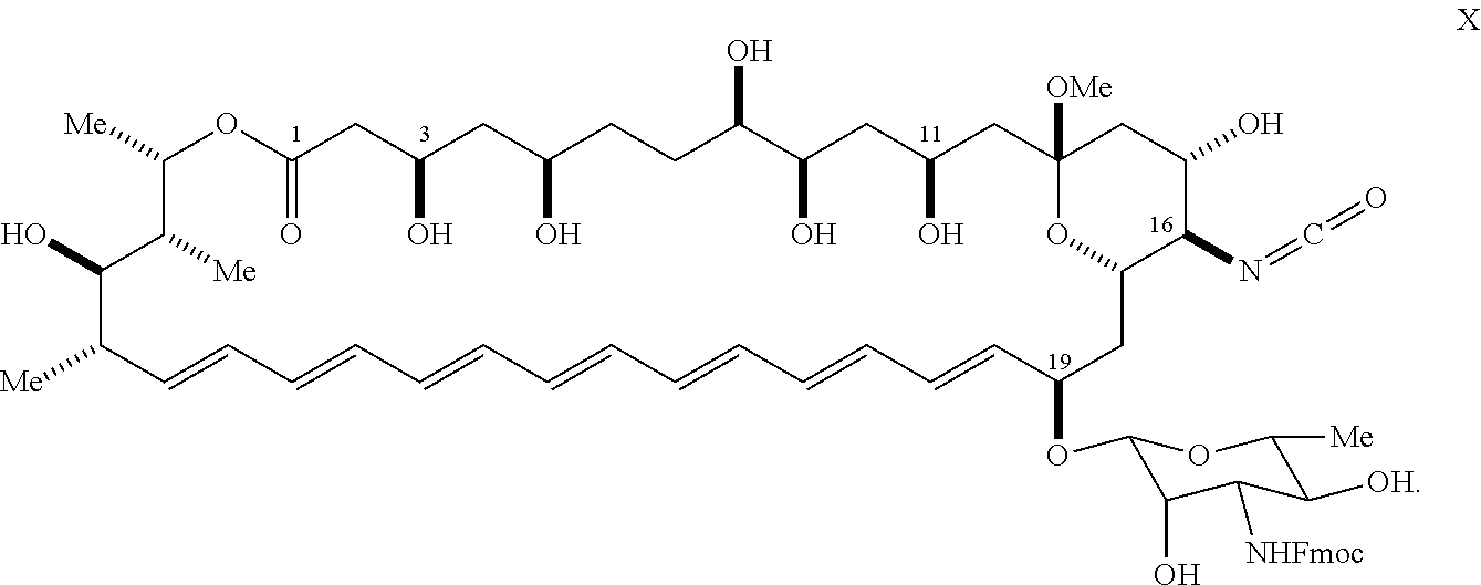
C1([Me])C(O)C([Me])C([Me])OC(=O)CC(O)CC(O)CCC(O)C(O)CC(O)CC2([OMe])CC(O)C(N=C=O)C(CC(OC3C(O)C([NHFmoc])C([OH])C([Me])O3)C=CC=CC=CC=CC=CC=CC=C1)O2
